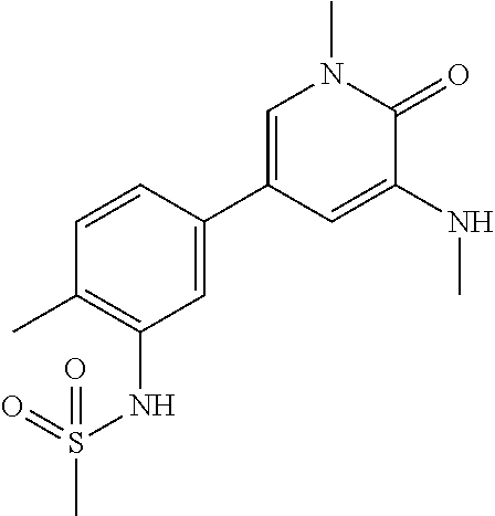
C1=CC(C2=CN(C)C(=O)C(NC)=C2)=CC(NS(C)(=O)=O)=C1C
